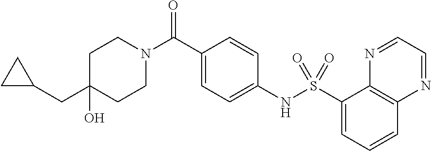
C1(O)(CC2CC2)CCN(C(C2=CC=C(NS(C3=CC=CC4=C3N=CC=N4)(=O)=O)C=C2)=O)CC1
